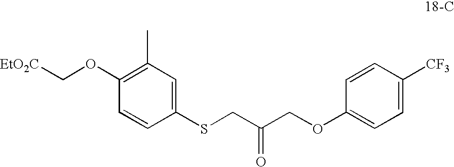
[EtO2C]COC1=C(C)C=C(SCC(COC2=CC=C([CF3])C=C2)=O)C=C1
